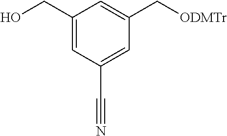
C1(CO)=CC(C#N)=CC(C[ODMTr])=C1
